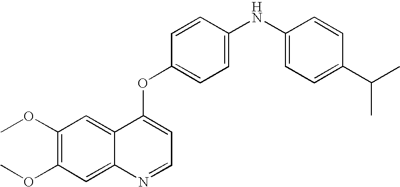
C1=CC(OC2=CC=NC3=CC(OC)=C(OC)C=C23)=CC=C1NC1=CC=C(C(C)C)C=C1
